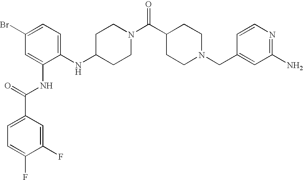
C1(NC2=CC=C(Br)C=C2NC(=O)C2=CC=C(F)C(F)=C2)CCN(C(C2CCN(CC3=CC(N)=NC=C3)CC2)=O)CC1
